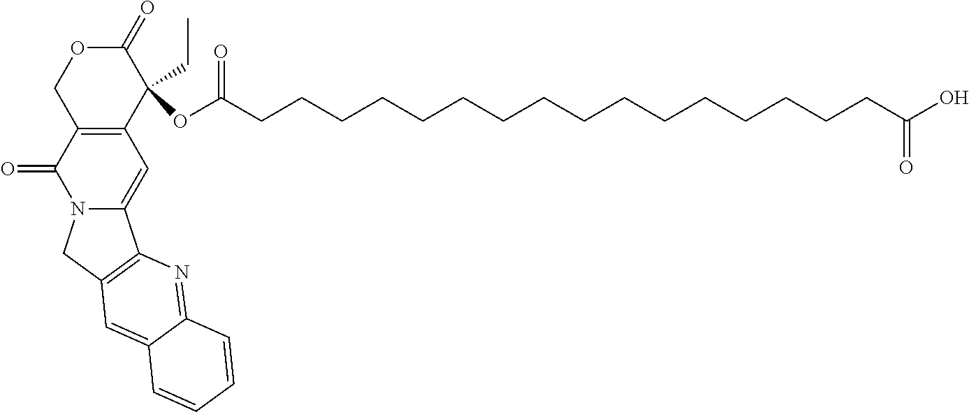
C1(OC(CCCCCCCCCCCCCCCCC(=O)O)=O)(CC)C2=C(C(=O)N3CC4=C(C3=C2)N=C2C(=C4)C=CC=C2)COC1=O
